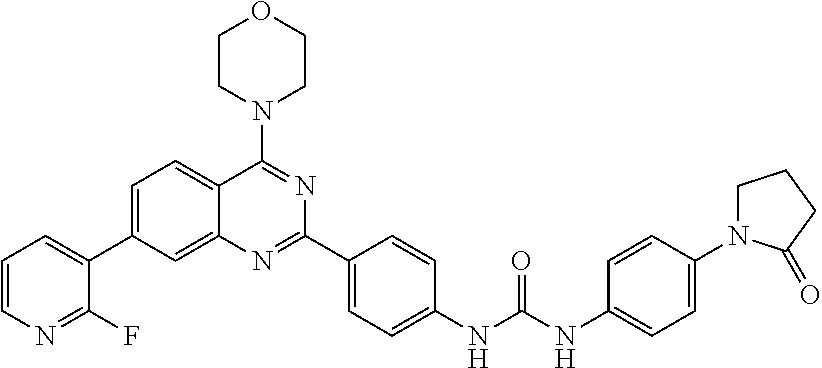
C1=C(C2=CC=CN=C2F)C=C2C(=C1)C(N1CCOCC1)=NC(C1=CC=C(NC(NC3=CC=C(N4CCCC4=O)C=C3)=O)C=C1)=N2
